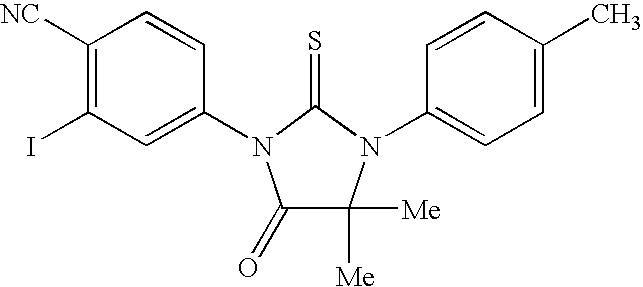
C1([NC])=C(I)C=C(N2C(=O)C([Me])([Me])N(C3=CC=C(C)C=C3)C2=S)C=C1
